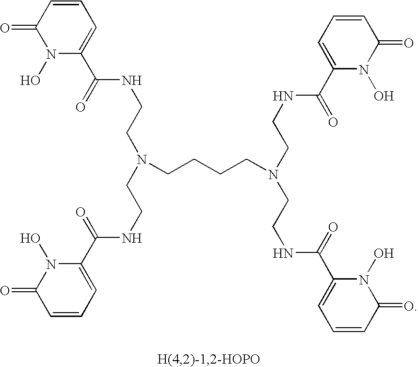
C1(=O)N(O)C(C(=O)NCCN(CCNC(=O)C2=CC=CC(=O)N2O)CCCCN(CCNC(C2=CC=CC(=O)N2O)=O)CCNC(=O)C2=CC=CC(=O)N2O)=CC=C1
